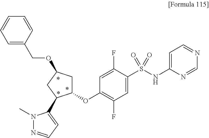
C1(S(NC2=CC=NC=N2)(=O)=O)=CC(F)=C(OC2CC(OCC3=CC=CC=C3)CC2C2=CC=NN2C)C=C1F
